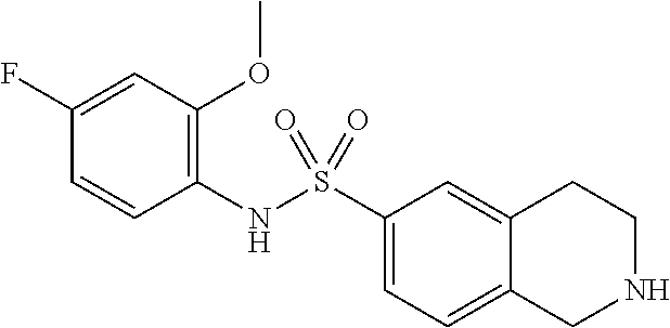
C1(NS(C2=CC=C3C(=C2)CCNC3)(=O)=O)=C(OC)C=C(F)C=C1
